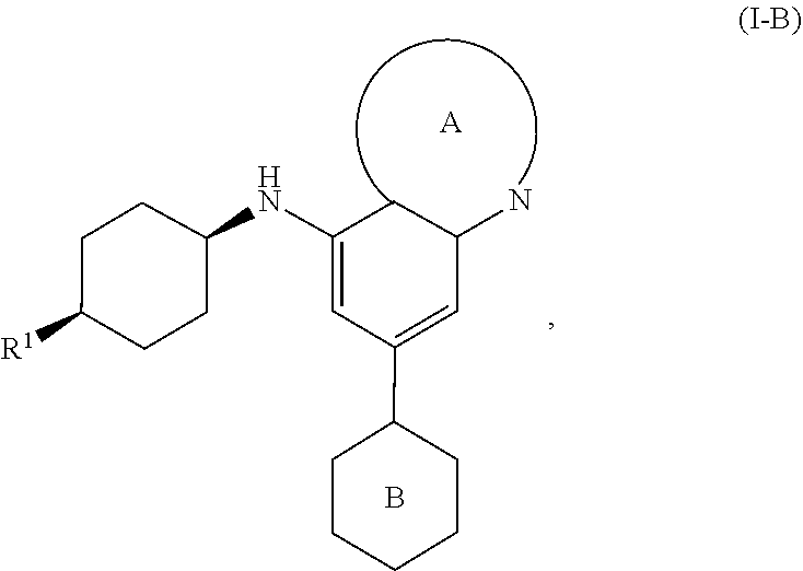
C1=C(NC2CCC([R1])CC2)CC(N)C=C1C1CCCCC1.B.[A]
